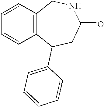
C12=C(C=CC=C1)CNC(=O)CC2C1=CC=CC=C1
